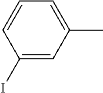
C1(C)=CC=CC(I)=C1
